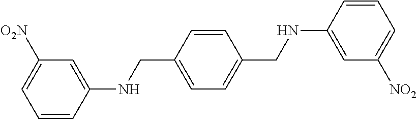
C1(CNC2=CC([O2N])=CC=C2)=CC=C(CNC2=CC([NO2])=CC=C2)C=C1
